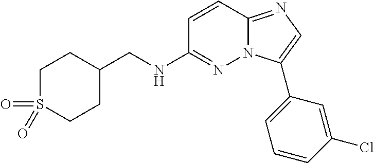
C1C(CNC2=NN3C(=NC=C3C3=CC=CC(Cl)=C3)C=C2)CCS(=O)(=O)C1
